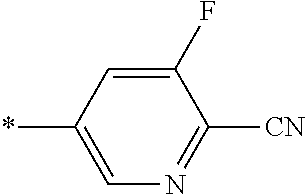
C1(F)=CC(*)=CN=C1[CN]
